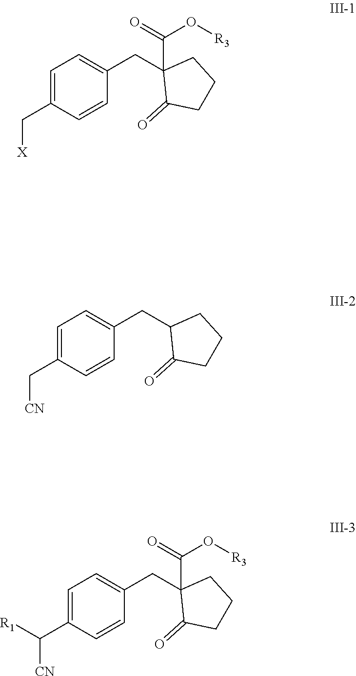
C1=C(C[X])C=CC(CC2(C(O[R3])=O)C(=O)CCC2)=C1.C1=C(C[CN])C=CC(CC2C(=O)CCC2)=C1.C1=C(C([CN])[R1])C=CC(CC2(C(O[R3])=O)C(=O)CCC2)=C1
